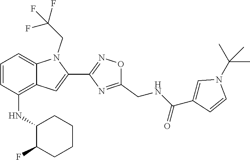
C1=CC(NC2C(F)CCCC2)=C2C(=C1)N(CC(F)(F)F)C(C1=NOC(CNC(C3=CN(C(C)(C)C)C=C3)=O)=N1)=C2
